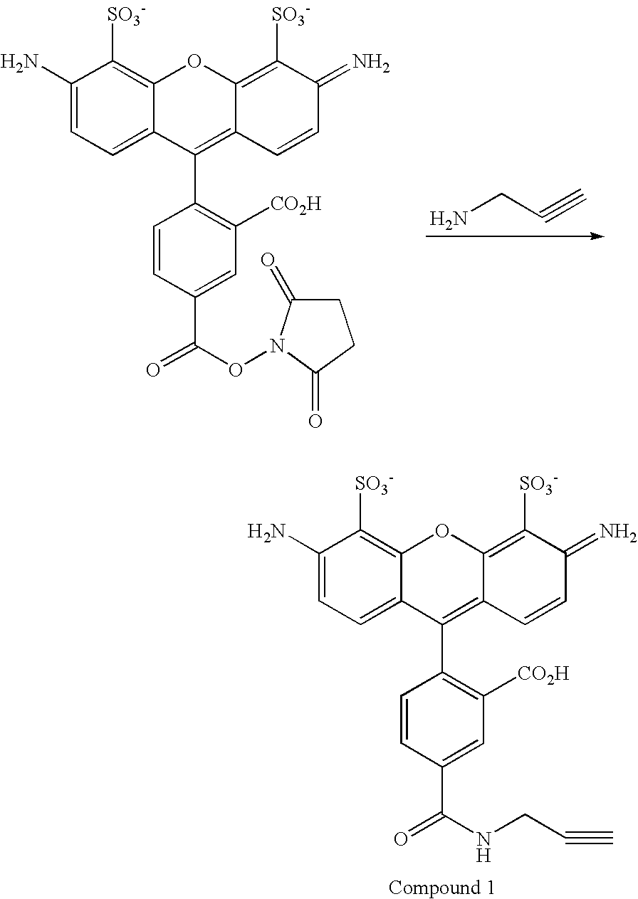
C1(N)=CC=C2C(=C1[SO3-])OC1=C([SO3-])C(=N)C=CC1=C2C1=C([CO2H])C=C(C(=O)NCC#C)C=C1.NCC#C.C1(N)=CC=C2C(=C1[SO3-])OC1=C([SO3-])C(=N)C=CC1=C2C1=C([CO2H])C=C(C(=O)ON2C(=O)CCC2=O)C=C1
